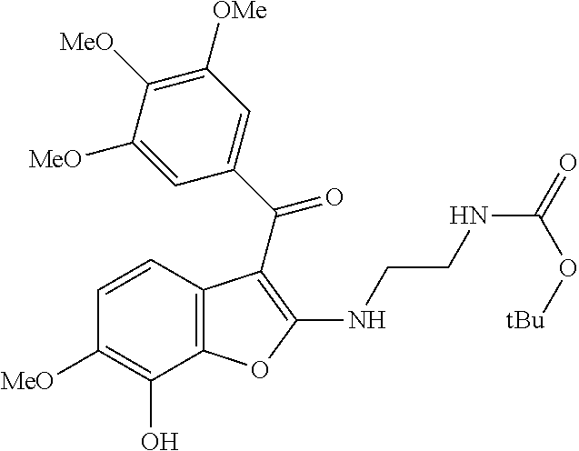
C12=C(C(O)=C([MeO])C=C1)OC(NCCNC(=O)O[tBu])=C2C(C1=CC([OMe])=C([MeO])C([MeO])=C1)=O
